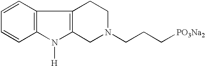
C12=C(C3=C(N1[H])C=CC=C3)CCN(CCC[PO3Na2])C2
